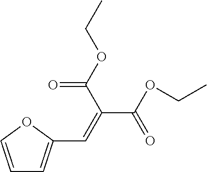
C1=COC(C=C(C(=O)OCC)C(=O)OCC)=C1
